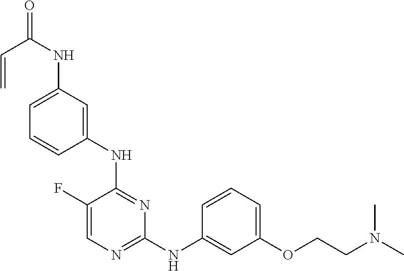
C1=C(F)C(NC2=CC(NC(=O)C=C)=CC=C2)=NC(NC2=CC(OCCN(C)C)=CC=C2)=N1
